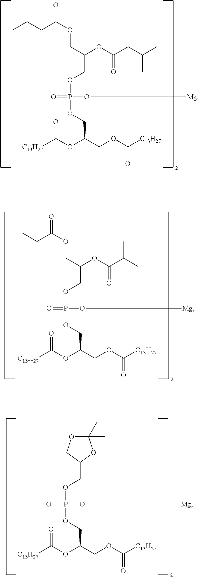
O=C(OCC(COP(OCC(COC([C13H27])=O)OC([C13H27])=O)(O[Mg])=O)OC(CC(C)C)=O)CC(C)C.C1(COP(OCC(COC([C13H27])=O)OC([C13H27])=O)(O[Mg])=O)OC(C)(C)OC1.O=C(OCC(COP(OCC(COC([C13H27])=O)OC([C13H27])=O)(O[Mg])=O)OC(C(C)C)=O)C(C)C
